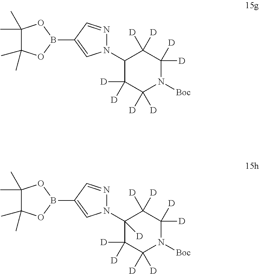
C1(N2N=CC(B3OC(C)(C)C(C)(C)O3)=C2)C([D])([D])C([D])([D])N([Boc])C([D])([D])C1([D])[D].C1(N2N=CC(B3OC(C)(C)C(C)(C)O3)=C2)([D])C([D])([D])C([D])([D])N([Boc])C([D])([D])C1([D])[D]
